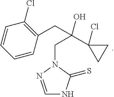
C(CN1N=CNC1=S)(C1(Cl)CC1)(O)CC1=C(Cl)C=CC=C1
